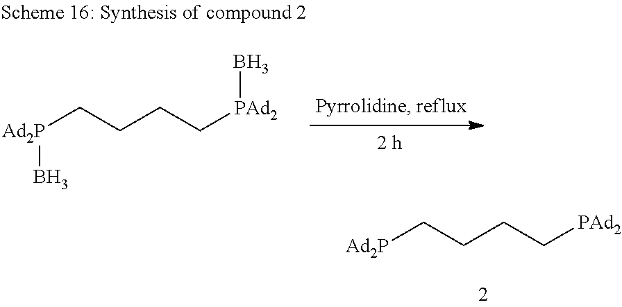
[Ad2P](CCCC[PAd2]B)B.[Ad2P]CCCC[PAd2]
